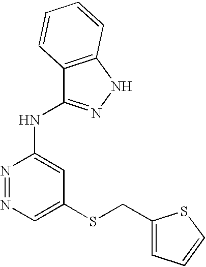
N1=NC(NC2=NNC3=C2C=CC=C3)=CC(SCC2=CC=CS2)=C1
